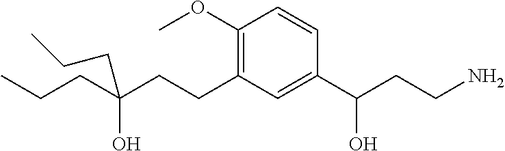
C(C(CCC1=C(OC)C=CC(C(CCN)O)=C1)(O)CCC)CC
